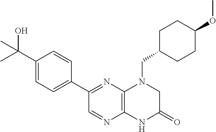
C12=C(N=C(C3=CC=C(C(C)(O)C)C=C3)C=N1)N(CC1CCC(OC)CC1)CC(=O)N2
